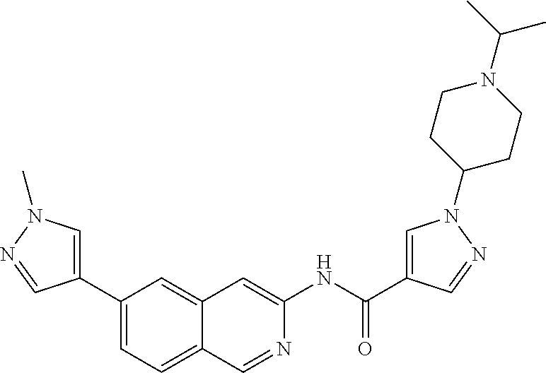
C1(C(NC2=CC3=CC(C4=CN(C)N=C4)=CC=C3C=N2)=O)=CN(C2CCN(C(C)C)CC2)N=C1
